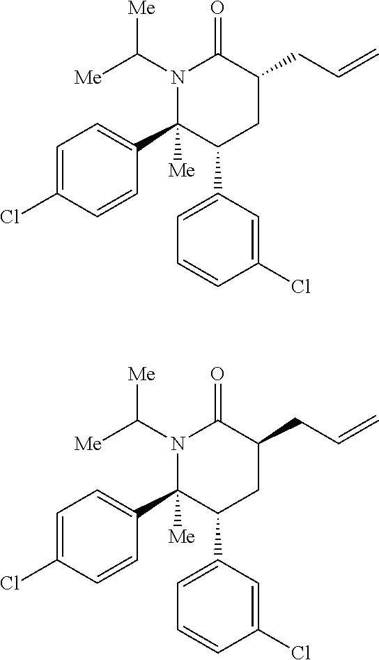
N1(C([Me])[Me])C(C2=CC=C(Cl)C=C2)([Me])C(C2=CC=CC(Cl)=C2)CC(CC=C)C1=O.N1(C([Me])[Me])C(C2=CC=C(Cl)C=C2)([Me])C(C2=CC=CC(Cl)=C2)CC(CC=C)C1=O
